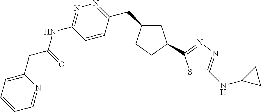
C1C(CC2=NN=C(NC(CC3=CC=CC=N3)=O)C=C2)CCC1C1=NN=C(NC2CC2)S1
